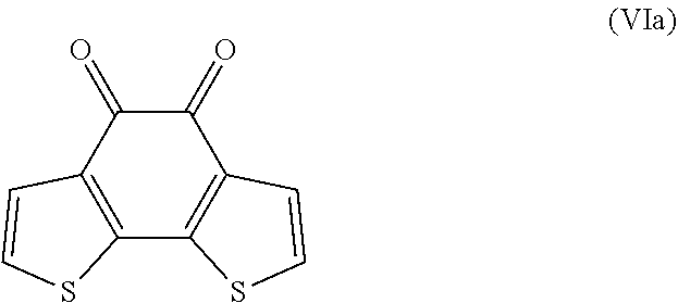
C1(=O)C(=O)C2=C(C3=C1C=CS3)SC=C2
